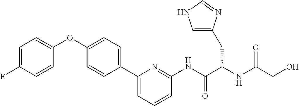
C1=C(F)C=CC(OC2=CC=C(C3=CC=CC(NC(C(NC(CO)=O)CC4=CNC=N4)=O)=N3)C=C2)=C1
